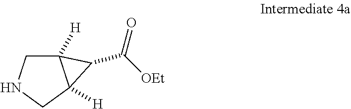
C12([H])CNCC1([H])C2C([OEt])=O
